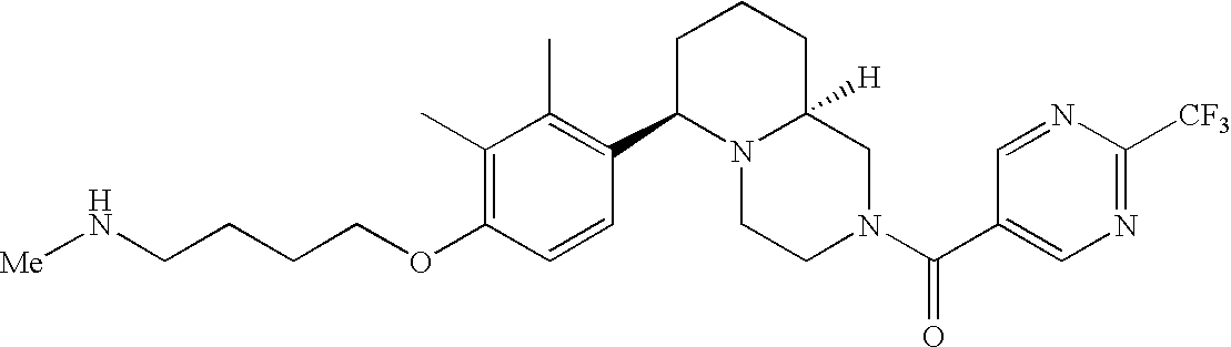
C(OC1=C(C)C(C)=C(C2N3C([H])(CN(C(=O)C4=CN=C([CF3])N=C4)CC3)CCC2)C=C1)CCCN[Me]
